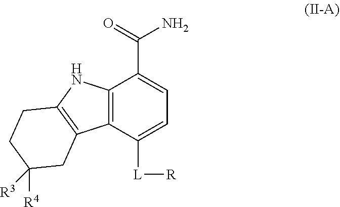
C12=C(C([L][R])=CC=C1C(=O)N)C1=C(N2)CCC([R3])([R4])C1
